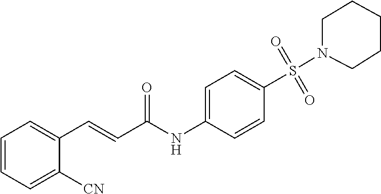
C1=CC=C([CN])C(C=CC(NC2=CC=C(S(=O)(=O)N3CCCCC3)C=C2)=O)=C1
